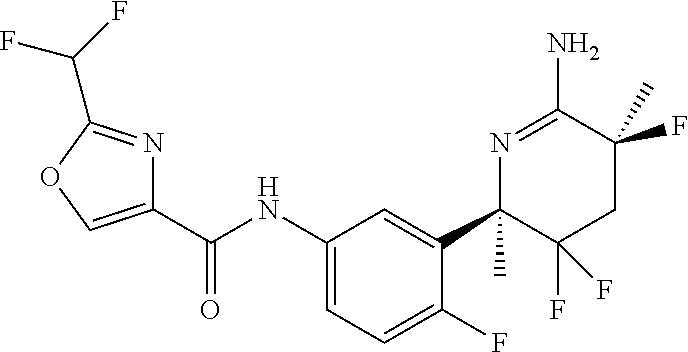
C1(C(NC2=CC=C(F)C(C3(C)C(F)(F)CC(F)(C)C(N)=N3)=C2)=O)=COC(C(F)F)=N1
